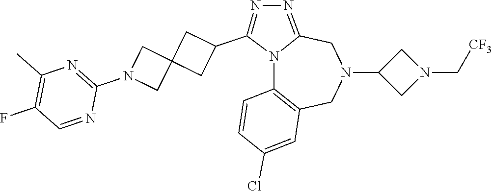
N12C3=C(CN(C4CN(C[CF3])C4)CC1=NN=C2C1CC2(C1)CN(C1=NC(C)=C(F)C=N1)C2)C=C(Cl)C=C3
